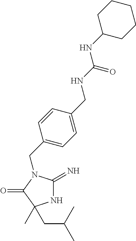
N1C(=N)N(CC2=CC=C(CNC(NC3CCCCC3)=O)C=C2)C(=O)C1(C)CC(C)C
